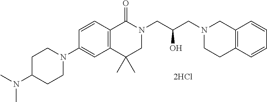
N1(C2=CC3=C(C=C2)C(=O)N(CC(CN2CCC4=C(C2)C=CC=C4)O)CC3(C)C)CCC(N(C)C)CC1.[2HCl]
